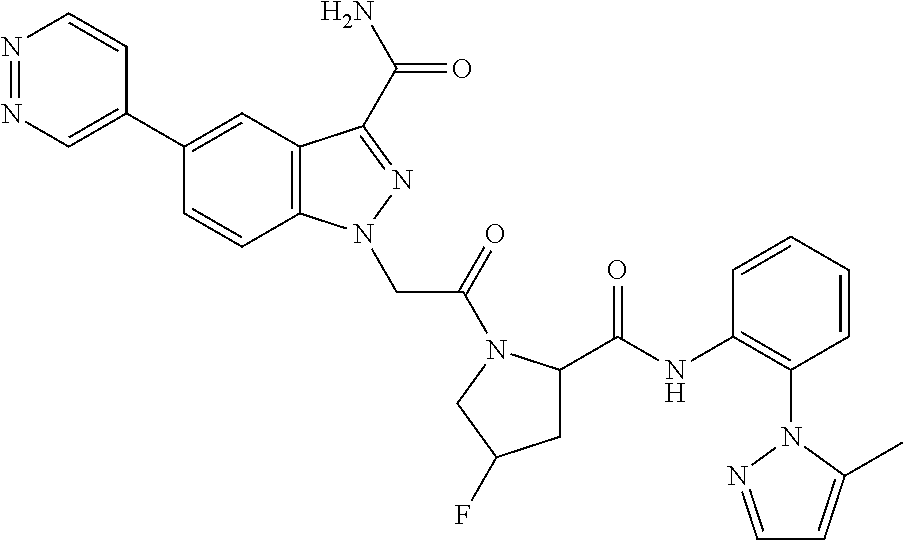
N1=NC=C(C2=CC3=C(C=C2)N(CC(=O)N2C(C(NC4=C(N5N=CC=C5C)C=CC=C4)=O)CC(F)C2)N=C3C(N)=O)C=C1
